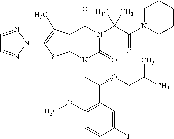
C12=C(C(C)=C(N3N=CC=N3)S1)C(=O)N(C(C(=O)N1CCCCC1)(C)C)C(=O)N2CC(C1=C(OC)C=CC(F)=C1)OCC(C)C
